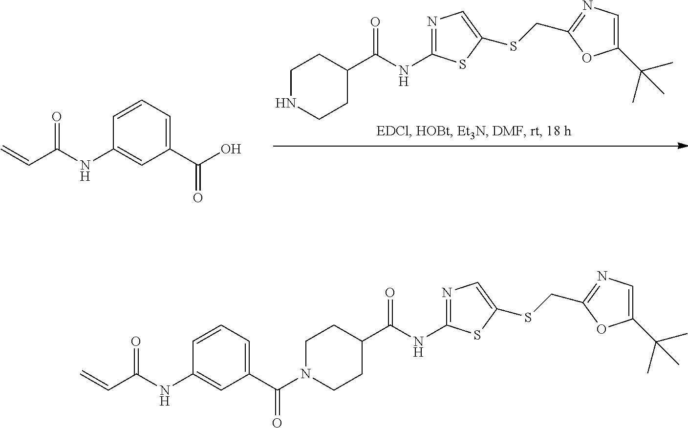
C1=CC=C(C(O)=O)C=C1NC(C=C)=O.N1CCC(C(NC2=NC=C(SCC3=NC=C(C(C)(C)C)O3)S2)=O)CC1.C1=CC=C(C(N2CCC(C(NC3=NC=C(SCC4=NC=C(C(C)(C)C)O4)S3)=O)CC2)=O)C=C1NC(C=C)=O
